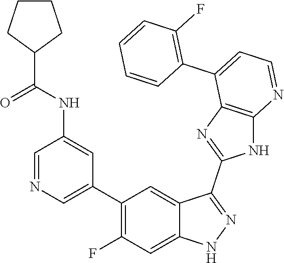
C1=NC=C(C2=C(F)C=C3C(=C2)C(C2=NC4=C(N2)N=CC=C4C2=C(F)C=CC=C2)=NN3)C=C1NC(=O)C1CCCC1
